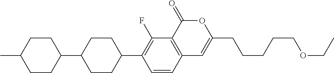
C12=C(C(=O)OC(CCCCCOCC)=C1)C(F)=C(C1CCC(C3CCC(C)CC3)CC1)C=C2
